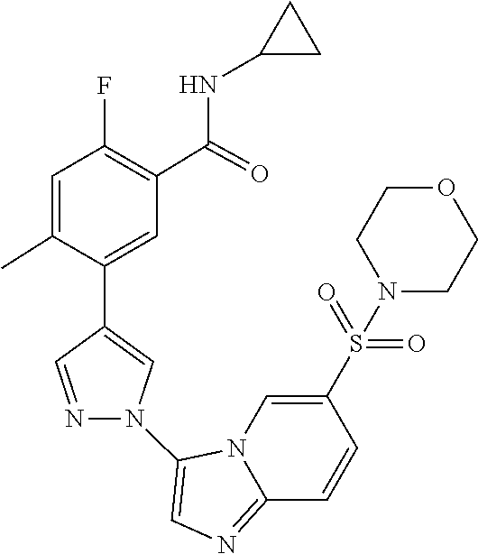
N12C(=NC=C1N1C=C(C3=CC(C(NC4CC4)=O)=C(F)C=C3C)C=N1)C=CC(S(=O)(=O)N1CCOCC1)=C2
